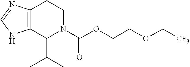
C12=C(C(C(C)C)N(C(OCCOC[CF3])=O)CC1)NC=N2
